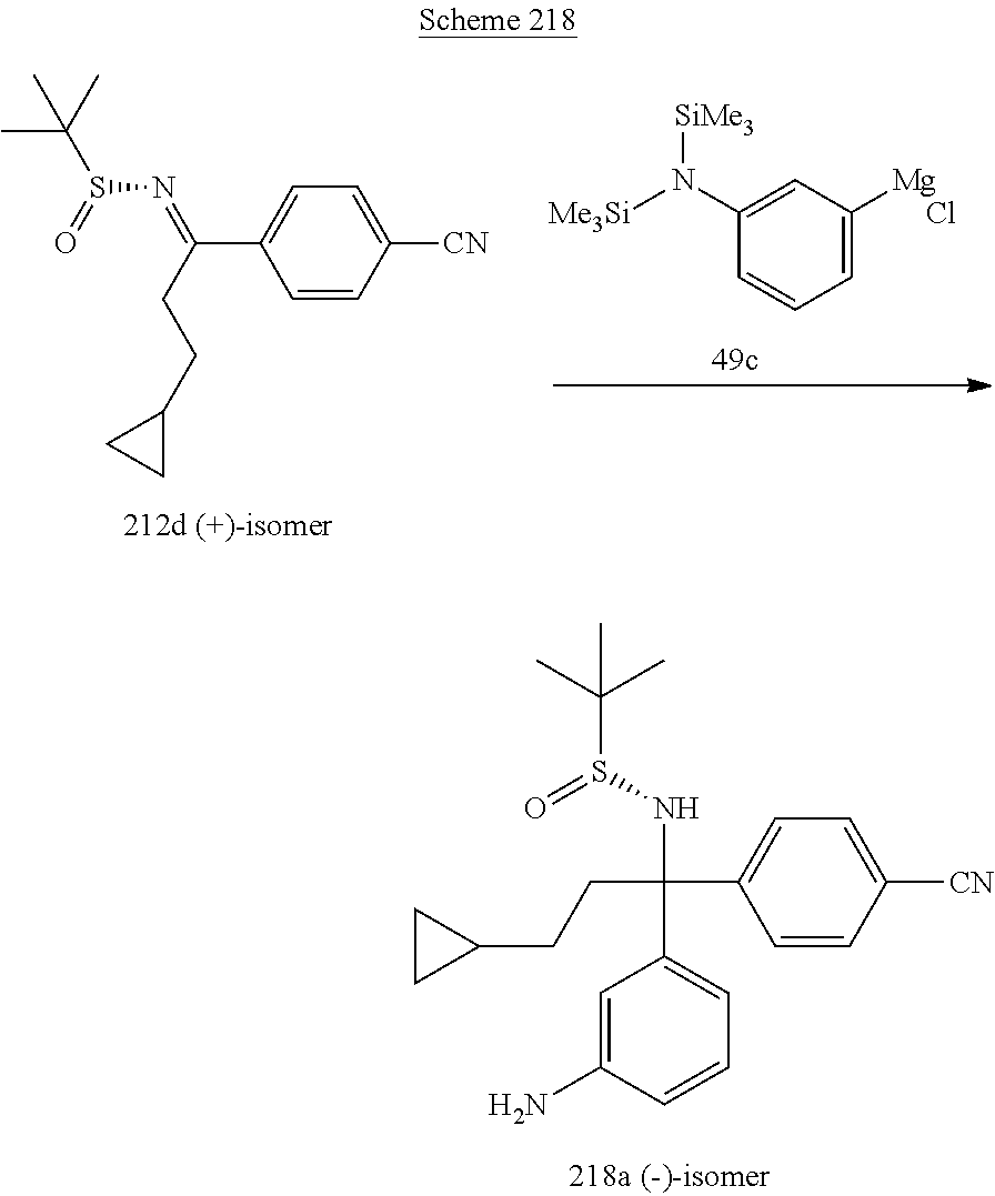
C(CC1CC1)C(C1=CC=C([CN])C=C1)(C1=CC=CC(N)=C1)NS(C(C)(C)C)=O.C1=C([Mg])C=C(N([Me3Si])[SiMe3])C=C1.Cl.S(N=C(CCC1CC1)C1=CC=C([CN])C=C1)(C(C)(C)C)=O
